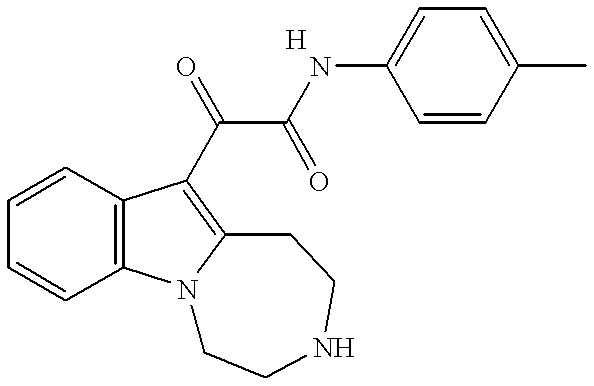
C1=CC2=C(C=C1)N1C(=C2C(C(=O)NC2=CC=C(C)C=C2)=O)CCNCC1
